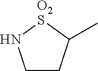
C1CC(C)[O2S]N1
